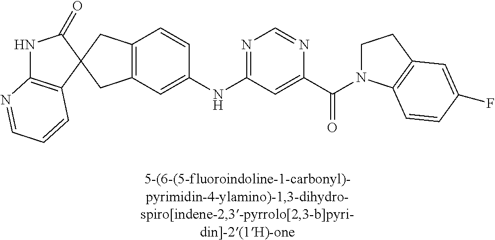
N1C2=C(C=CC=N2)C2(C1=O)CC1=C(C2)C=C(NC2=NC=NC(C(=O)N3CCC4=C3C=CC(F)=C4)=C2)C=C1
